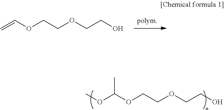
C=COCCOCCO.O(C(OCCOCCO)C)C
